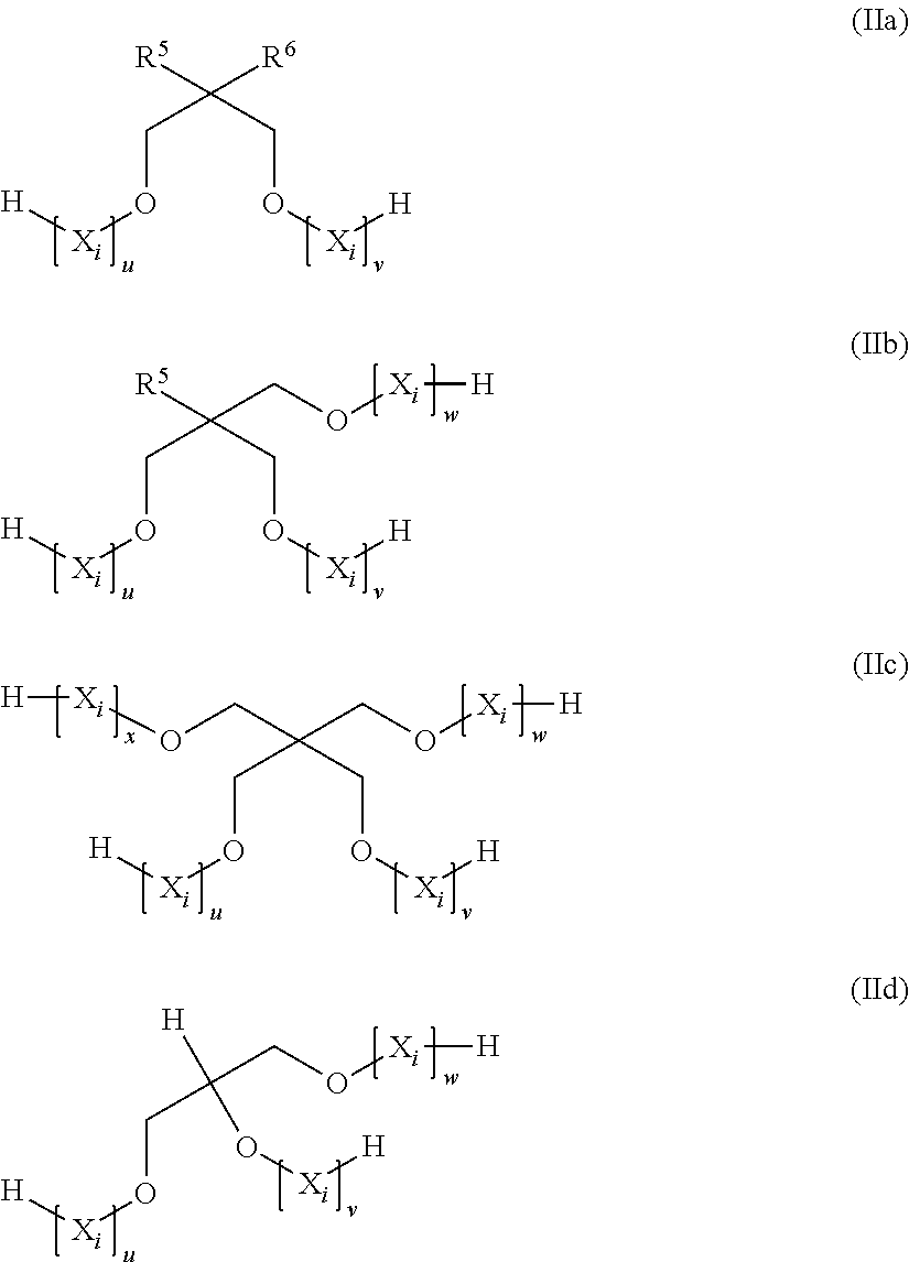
C(O[Xi][H])C(CO[Xi][H])([R5])[R6].C(O[Xi][H])C(CO[Xi][H])([R5])CO[Xi][H].C(O[Xi][H])C(CO[Xi][H])(CO[Xi][H])CO[Xi][H].C(O[Xi][H])C(O[Xi][H])([H])CO[Xi][H]
